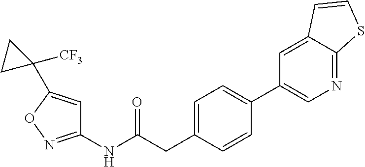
C1=C(CC(NC2=NOC(C3([CF3])CC3)=C2)=O)C=CC(C2=CN=C3C(=C2)C=CS3)=C1
